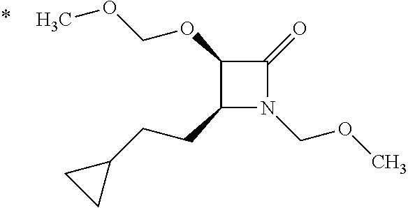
C1(CCC2CC2)N(COC)C(=O)C1OCOC
